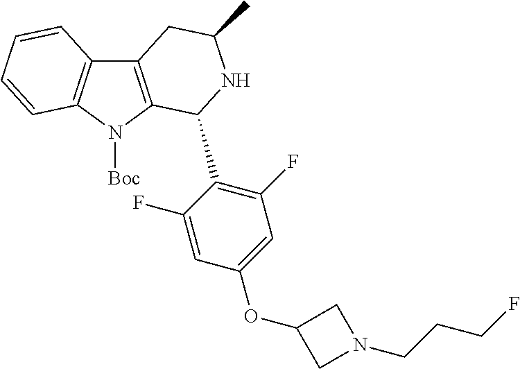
C12=C(N([Boc])C3=C1C=CC=C3)C(C1=C(F)C=C(OC3CN(CCCF)C3)C=C1F)NC(C)C2
